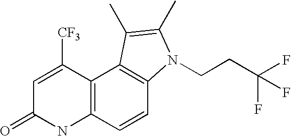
C1=C([CF3])C2=C(NC1=O)C=CC1=C2C(C)=C(C)N1CCC(F)(F)F
